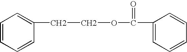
C1=CC=CC(CCOC(=O)C2=CC=CC=C2)=C1
